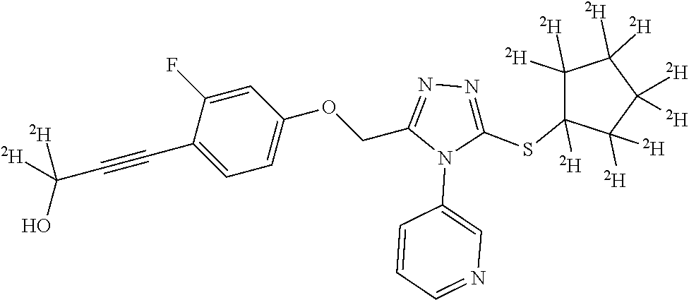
C1=C(F)C(C#CC(O)([D])[D])=CC=C1OCC1=NN=C(SC2([D])C([D])([D])C([D])([D])C([D])([D])C2([D])[D])N1C1=CN=CC=C1
